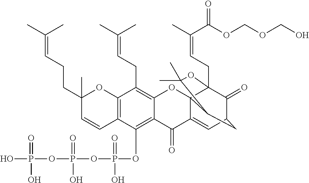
C12=C(OP(=O)(O)OP(OP(O)(=O)O)(=O)O)C3=C(C(CC=C(C)C)=C1OC14C(=CC5C(=O)C1(CC=C(C)C(=O)OCOCO)OC(C)(C)C4C5)C2=O)OC(C)(CCC=C(C)C)C=C3
